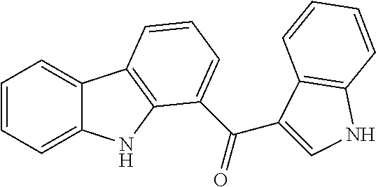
C1=CC=C2C(=C1)C1=C(N2)C(C(C2=CNC3=C2C=CC=C3)=O)=CC=C1
